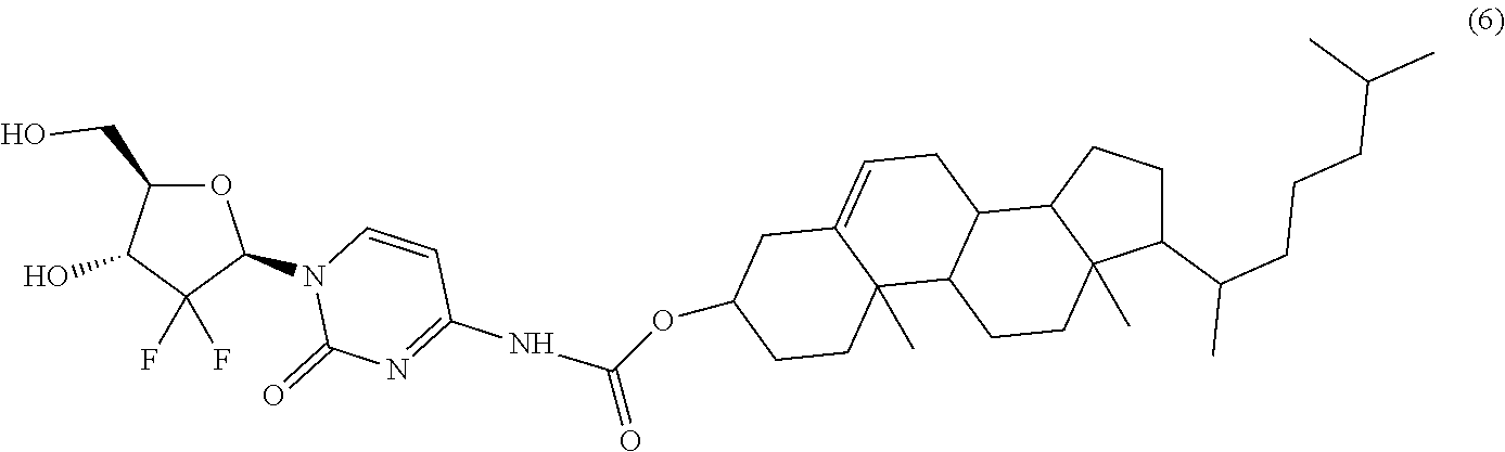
O1C(CO)C(O)C(F)(F)C1N1C(=O)N=C(NC(=O)OC2CCC3(C)C(=CCC4C3CCC3(C)C4CCC3C(CCCC(C)C)C)C2)C=C1
